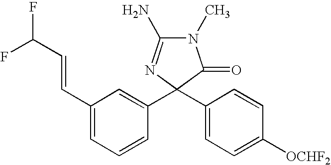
C1(=O)N(C)C(N)=NC1(C1=CC(C=CC(F)F)=CC=C1)C1=CC=C([OCHF2])C=C1
